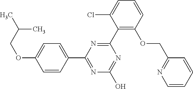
N1=C(O)N=C(C2=CC=C(OCC(C)C)C=C2)N=C1C1=C(OCC2=NC=CC=C2)C=CC=C1Cl
